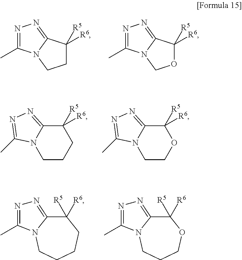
C1C([R6])([R5])C2=NN=C(C)N2C1.O1C([R6])([R5])C2=NN=C(C)N2C1.C1([R5])([R6])C2=NN=C(C)N2CCC1.C1([R5])([R6])C2=NN=C(C)N2CCO1.C1([R6])([R5])C2=NN=C(C)N2CCCC1.C1([R6])([R5])C2=NN=C(C)N2CCCO1
